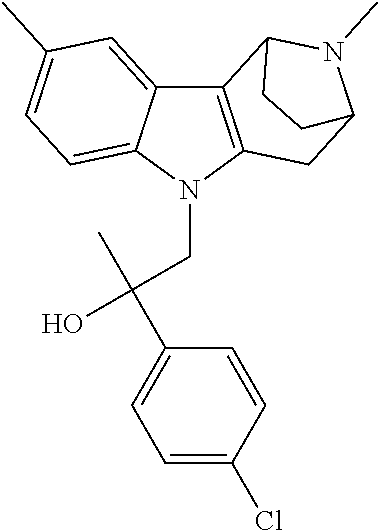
C12=CC(C)=CC=C1N(CC(C1=CC=C(Cl)C=C1)(C)O)C1=C2C2N(C)C(C1)CC2
